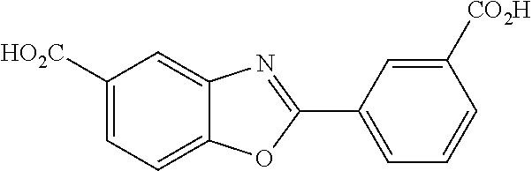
C1([HO2C])=CC=C2C(=C1)N=C(C1=CC=CC([CO2H])=C1)O2
